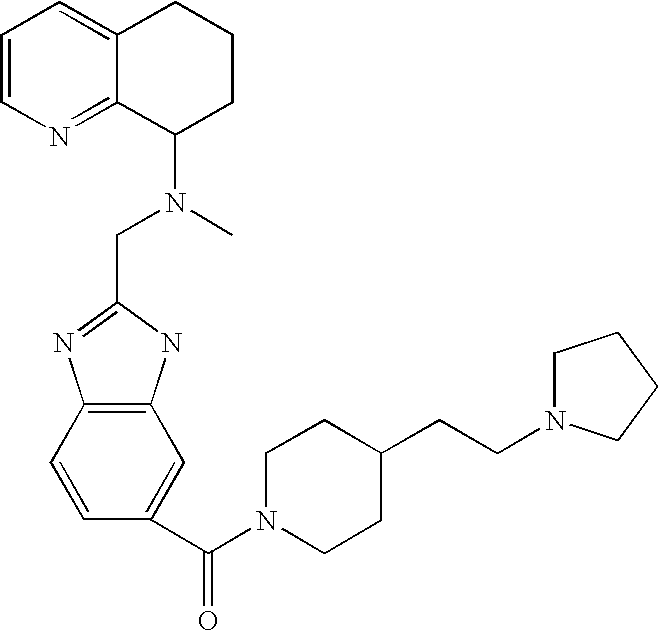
C12=C(C=CC(C(=O)N3CCC(CCN4CCCC4)CC3)=C1)N=C(CN(C)C1CCCC3=CC=CN=C13)N2
